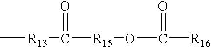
C[R13]C([R15]OC([R16])=O)=O
